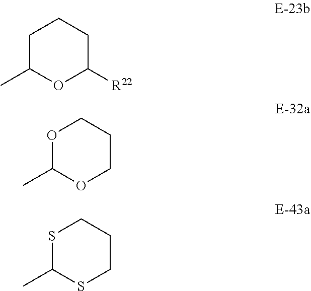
C1C(C)OC([R22])CC1.O1C(C)OCCC1.S1C(C)SCCC1
